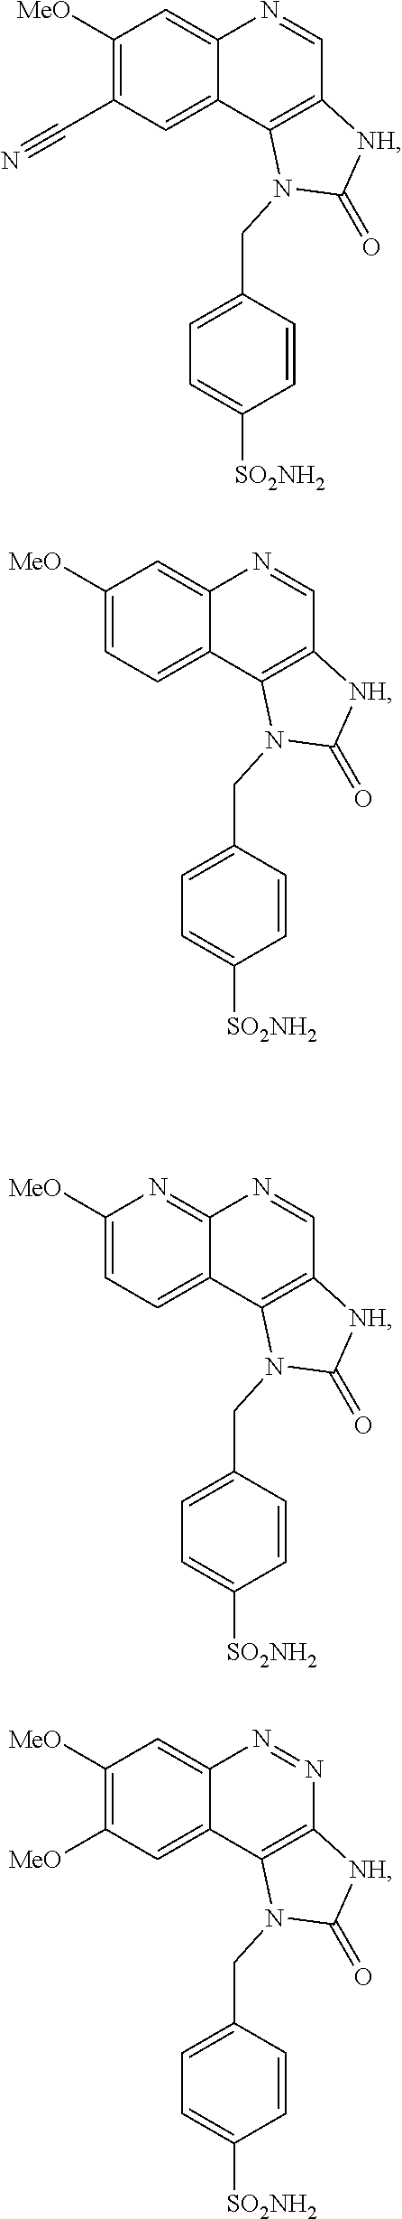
C1([MeO])=C(C#N)C=C2C(=C1)N=CC1=C2N(CC2=CC=C([SO2NH2])C=C2)C(=O)[NH]1.C1([MeO])=CC=C2C(=C1)N=CC1=C2N(CC2=CC=C([SO2NH2])C=C2)C(=O)[NH]1.C1([MeO])=CC=C2C(=N1)N=CC1=C2N(CC2=CC=C([SO2NH2])C=C2)C(=O)[NH]1.C1([MeO])=C([MeO])C=C2C(=C1)N=NC1=C2N(CC2=CC=C([SO2NH2])C=C2)C(=O)[NH]1
